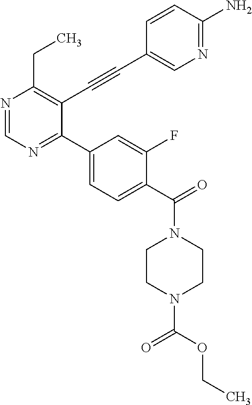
N1=CN=C(C2=CC=C(C(=O)N3CCN(C(OCC)=O)CC3)C(F)=C2)C(C#CC2=CN=C(N)C=C2)=C1CC
